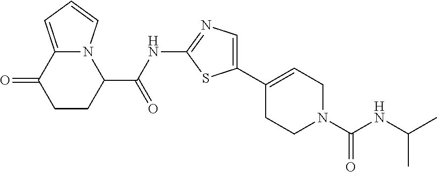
C1CC(C(NC2=NC=C(C3=CCN(C(NC(C)C)=O)CC3)S2)=O)N2C(=CC=C2)C1=O
